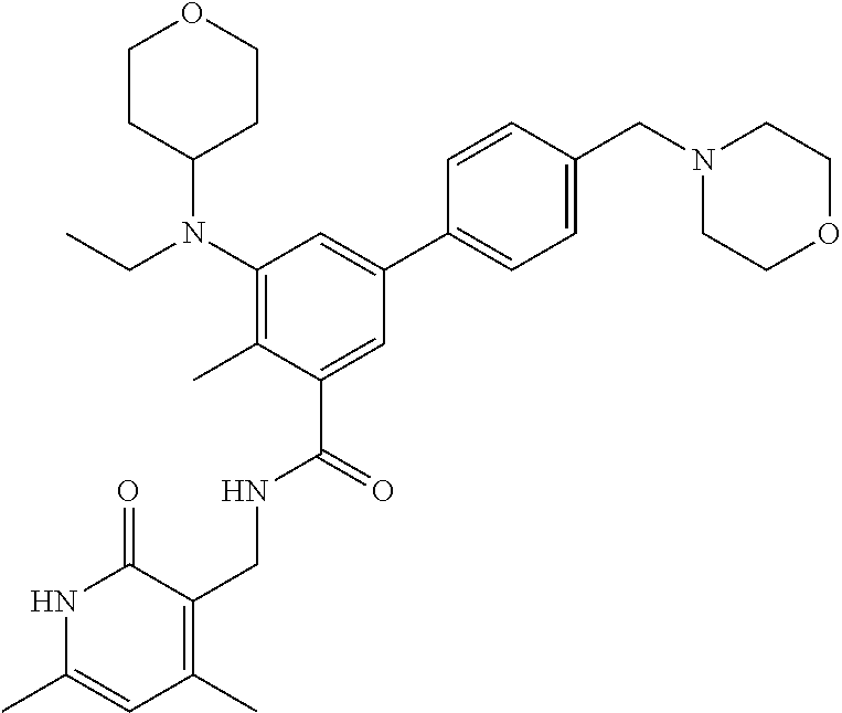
C1(N(CC)C2CCOCC2)=C(C)C(C(=O)NCC2=C(C)C=C(C)NC2=O)=CC(C2=CC=C(CN3CCOCC3)C=C2)=C1
